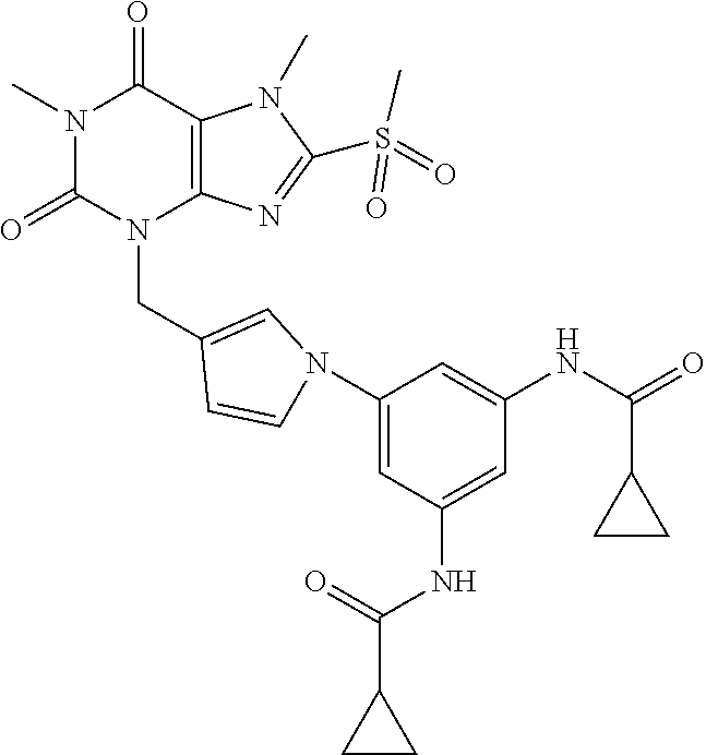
N1(C)C(=O)N(CC2=CN(C3=CC(NC(=O)C4CC4)=CC(NC(C4CC4)=O)=C3)C=C2)C2=C(C1=O)N(C)C(S(=O)(C)=O)=N2
